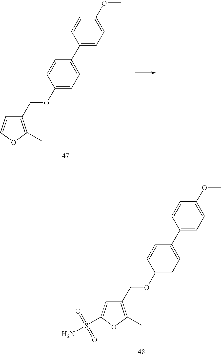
C1(COC2=CC=C(C3=CC=C(OC)C=C3)C=C2)=C(C)OC=C1.C1(COC2=CC=C(C3=CC=C(OC)C=C3)C=C2)=C(C)OC(S(N)(=O)=O)=C1
